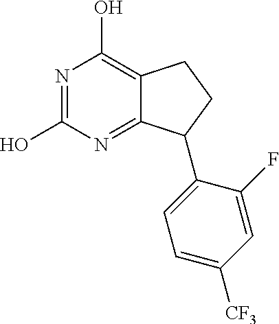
N1=C(O)N=C2C(=C1O)CCC2C1=CC=C([CF3])C=C1F
